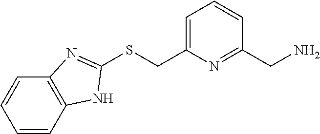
S(CC1=CC=CC(CN)=N1)C1=NC2=C(C=CC=C2)N1
